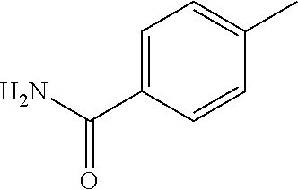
C1=C(C(N)=O)C=CC(C)=C1
